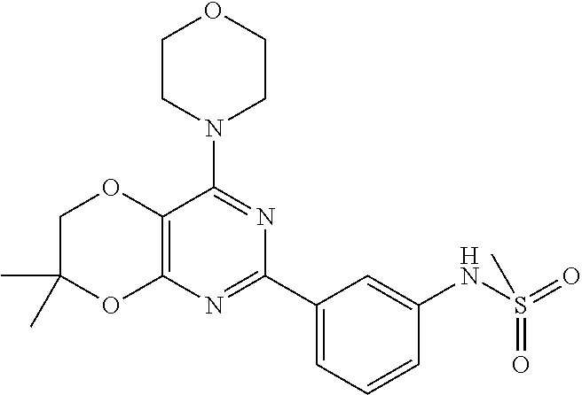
C12=C(N=C(C3=CC=CC(NS(=O)(=O)C)=C3)N=C1N1CCOCC1)OC(C)(C)CO2
